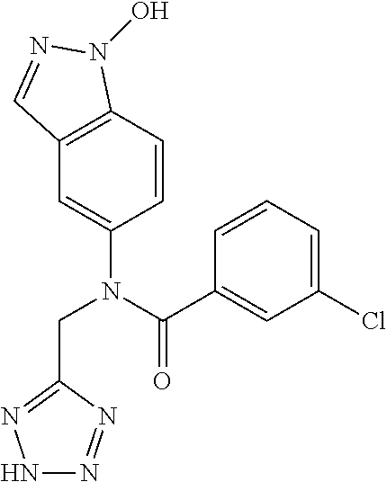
C1=CC2=C(C=C1N(C(C1=CC(Cl)=CC=C1)=O)CC1=NNN=N1)C=NN2O
